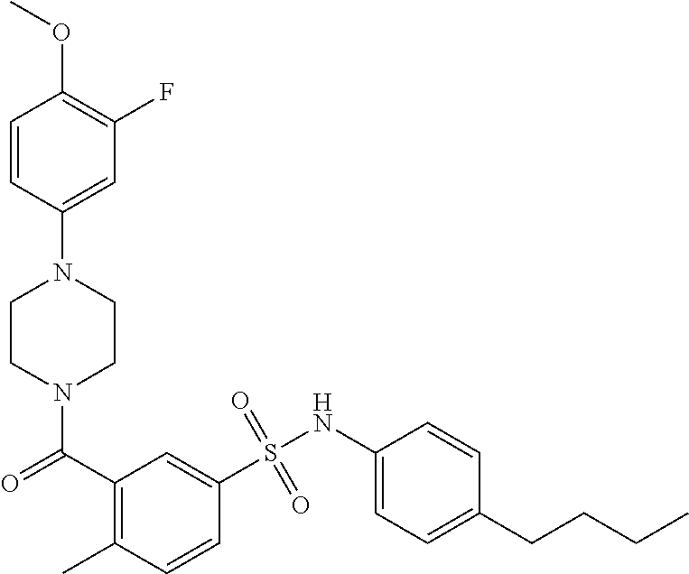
N1(C(=O)C2=C(C)C=CC(S(NC3=CC=C(CCCC)C=C3)(=O)=O)=C2)CCN(C2=CC(F)=C(OC)C=C2)CC1
